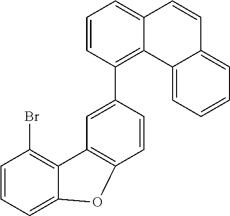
C12=C(Br)C=CC=C1OC1=C2C=C(C2=C3C(=CC=C2)C=CC2=CC=CC=C32)C=C1
